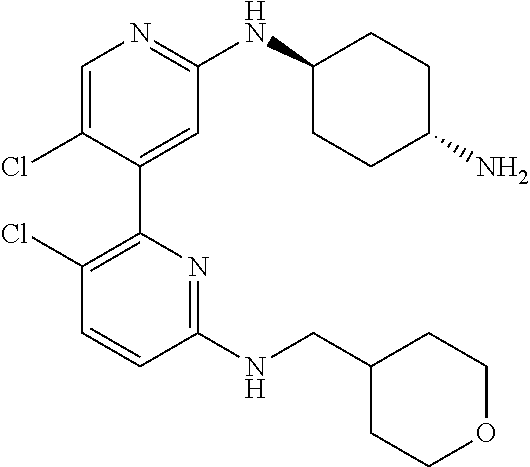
C1=C(Cl)C(C2=C(Cl)C=CC(NCC3CCOCC3)=N2)=CC(NC2CCC(N)CC2)=N1
